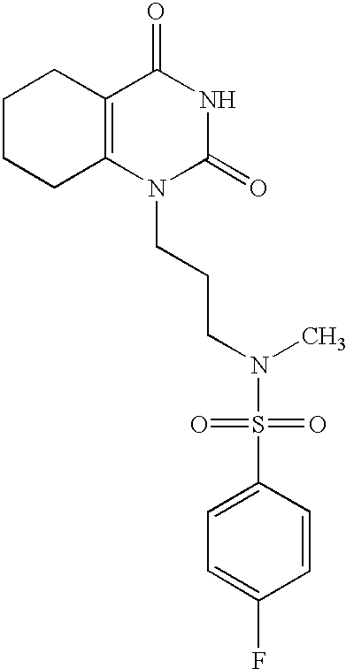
C1CCC2=C(C1)C(=O)NC(=O)N2CCCN(S(C1=CC=C(F)C=C1)(=O)=O)C
